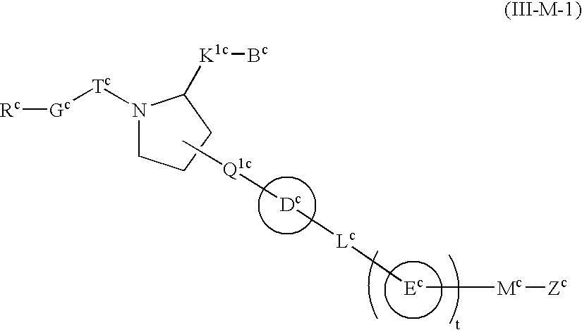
[Dc]([Lc][Ec][Mc][Zc])[Q1c]C.[Rc][Gc][Tc]N1CCCC1[K1c][Bc]
